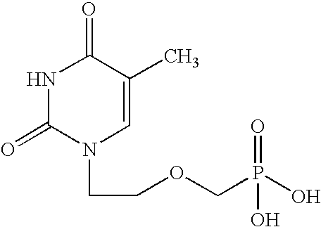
N1C(=O)N(CCOCP(O)(O)=O)C=C(C)C1=O
